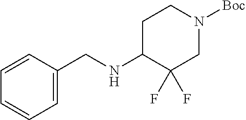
C1=CC(CNC2C(F)(F)CN([Boc])CC2)=CC=C1
